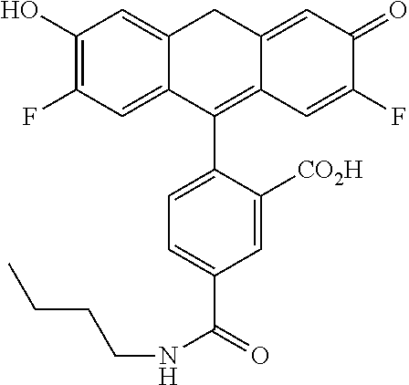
C1(O)=C(F)C=C2C(=C1)CC1=CC(=O)C(F)=CC1=C2C1=CC=C(C(NCCCC)=O)C=C1[CO2H]
